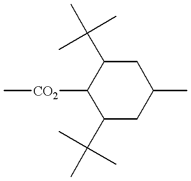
C1([CO2]C)C(C(C)(C)C)CC(C)CC1C(C)(C)C
